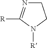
C1N=C([R])N([R])C1
